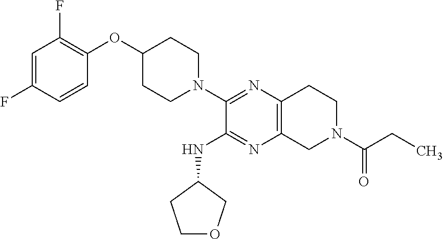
C1=C(F)C=CC(OC2CCN(C3=NC4=C(N=C3NC3CCOC3)CN(C(=O)CC)CC4)CC2)=C1F
